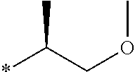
*C(COC)C
